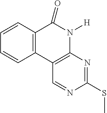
C1=CC2=C(C=C1)C1=C(N([H])C2=O)N=C(SC)N=C1
